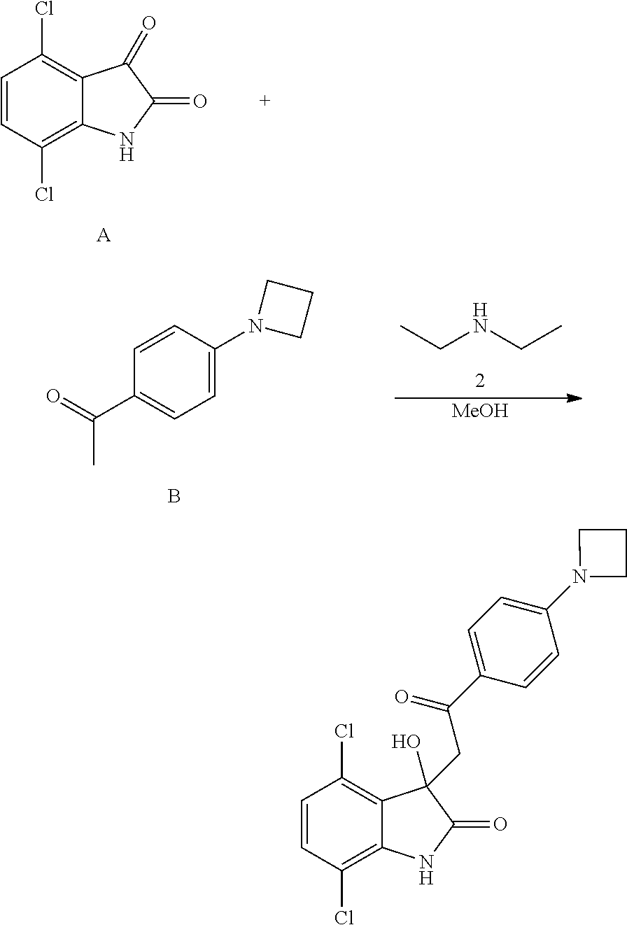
C1=CC(Cl)=C2C(=C1Cl)C(O)(CC(C1=CC=C(N3CCC3)C=C1)=O)C(=O)N2.C1=CC(Cl)=C2C(=C1Cl)C(=O)C(=O)N2.[A].C1=C(N2CCC2)C=CC(C(=O)C)=C1.B.CCNCC.[MeOH]
